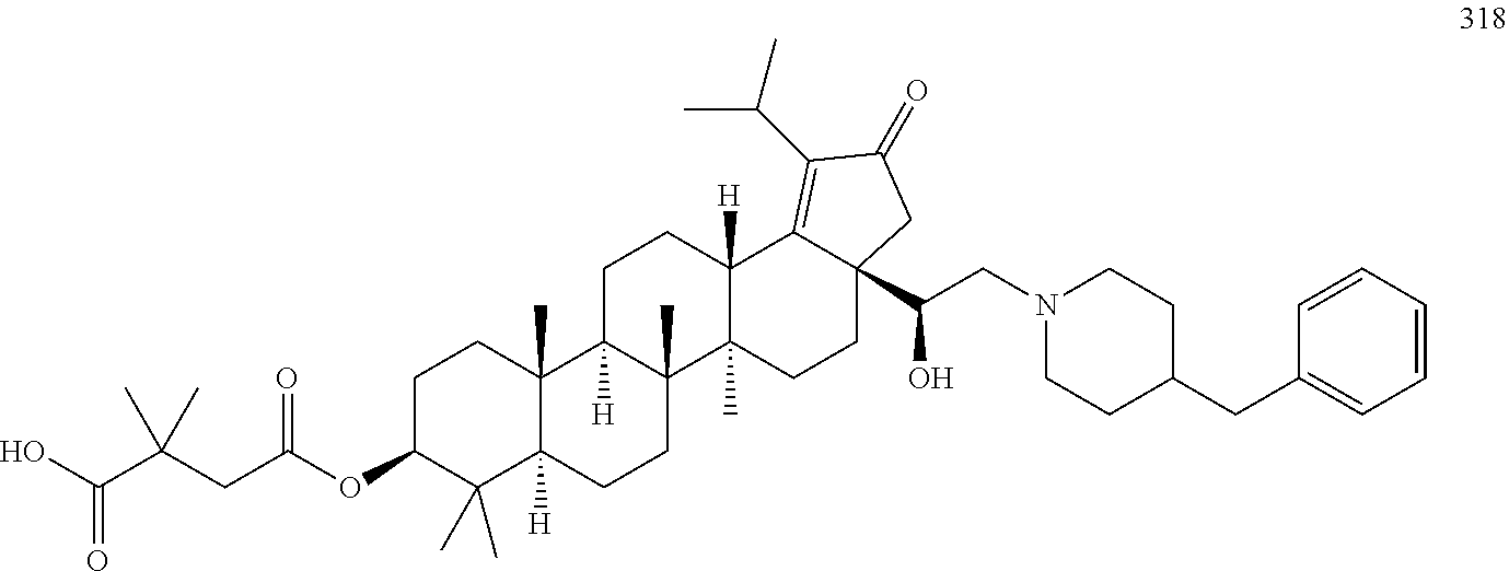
C1C(OC(CC(C(O)=O)(C)C)=O)C(C)(C)C2([H])C(C)(C1)C1([H])C(C)(CC2)C2(C)C([H])(CC1)C1=C(C(C)C)C(=O)CC1(C(CN1CCC(CC3=CC=CC=C3)CC1)O)CC2
